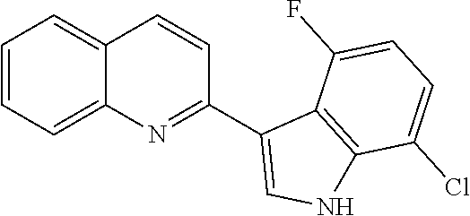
C1=CC=C2C(=C1)C=CC(C1=CNC3=C1C(F)=CC=C3Cl)=N2
